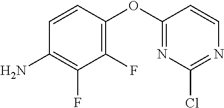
C1(F)=C(OC2=NC(Cl)=NC=C2)C=CC(N)=C1F
